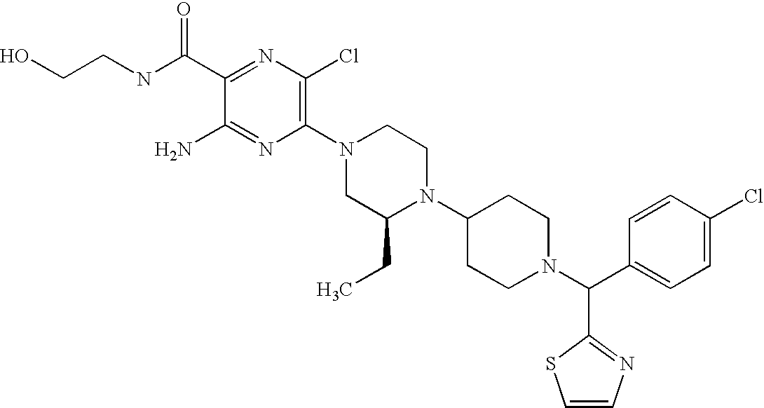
C1(C(NCCO)=O)=NC(Cl)=C(N2CC(CC)N(C3CCN(C(C4=CC=C(Cl)C=C4)C4=NC=CS4)CC3)CC2)N=C1N
